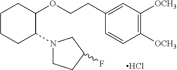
C1CCC(N2CCC(F)C2)C(OCCC2=CC([OCH3])=C([OCH3])C=C2)C1.Cl
